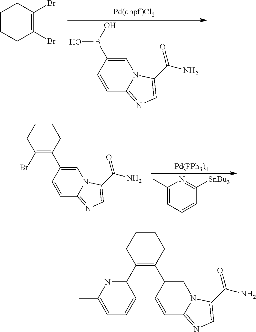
C1CCC(Br)=C(Br)C1.C1=C(B(O)O)C=CC2=NC=C(C(N)=O)N12.C1=C(C2=C(Br)CCCC2)C=CC2=NC=C(C(N)=O)N12.[Pd(PPh3)4].C1(C)=CC=CC([SnBu3])=N1.C1=C(C2=C(C3=NC(C)=CC=C3)CCCC2)C=CC2=NC=C(C(N)=O)N12
